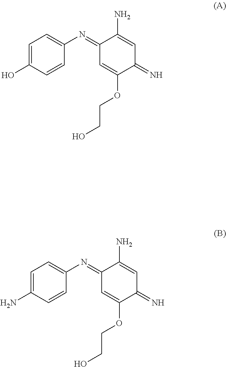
C1=C(O)C=CC(N=C2C=C(OCCO)C(=N)C=C2N)=C1.C1=C(N)C=CC(N=C2C=C(OCCO)C(=N)C=C2N)=C1
